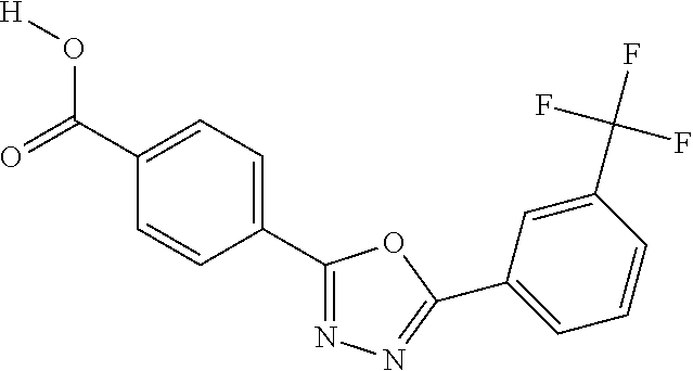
C1(C(=O)O[H])=CC=C(C2=NN=C(C3=CC=CC(C(F)(F)F)=C3)O2)C=C1
